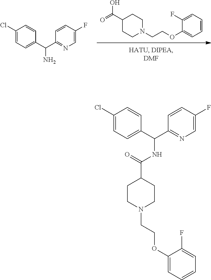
C1(C(=O)O)CCN(CCOC2=CC=CC=C2F)CC1.C1(Cl)=CC=C(C(C2=NC=C(F)C=C2)N)C=C1.C1CN(CCOC2=CC=CC=C2F)CCC1C(NC(C1=CC=C(Cl)C=C1)C1=NC=C(F)C=C1)=O
